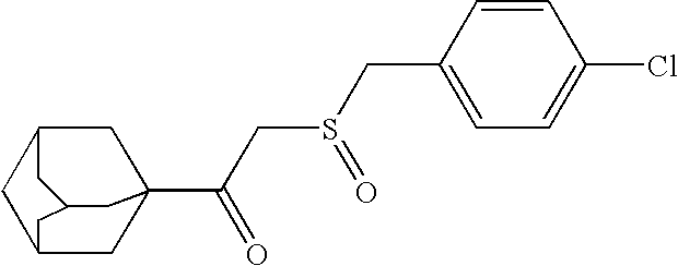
C1C2CC3(C(CS(CC4=CC=C(Cl)C=C4)=O)=O)CC1CC(C3)C2
